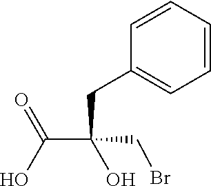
C(C(=O)O)(CC1=CC=CC=C1)(CBr)O
